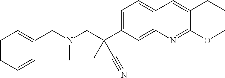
C1=C2C(=CC=C1C(CN(CC1=CC=CC=C1)C)(C)C#N)C=C(CC)C(OC)=N2
